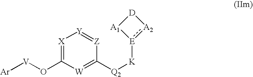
O(C1=[X][Y]=[Z]C([Q2][K][E]2:[A2][D][A1]2)=[W]1)[V][Ar]
